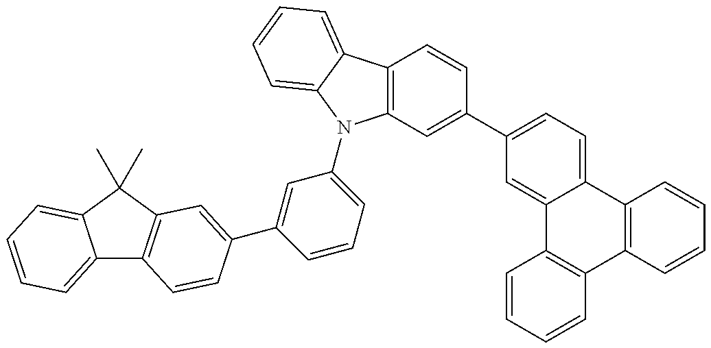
C12=CC=CC=C1C(C)(C)C1=C2C=CC(C2=CC(N3C4=C(C=CC(C5=CC=C6C(=C5)C5=C(C7=C6C=CC=C7)C=CC=C5)=C4)C4=CC=CC=C43)=CC=C2)=C1
